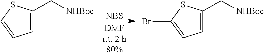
[NBS].C1=C(C[NHBoc])SC=C1.C1=C(C[NHBoc])SC(Br)=C1
